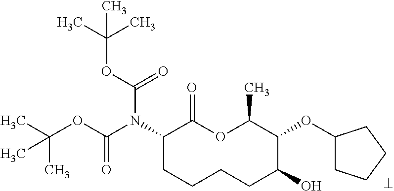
C1(N(C(OC(C)(C)C)=O)C(OC(C)(C)C)=O)CCCCC(O)C(OC2CCCC2)C(C)OC1=O
